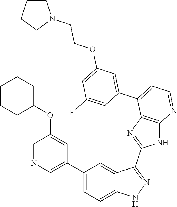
C1(C2=CC=C3C(=C2)C(C2=NC4=C(N2)N=CC=C4C2=CC(OCCN4CCCC4)=CC(F)=C2)=NN3)=CN=CC(OC2CCCCC2)=C1
